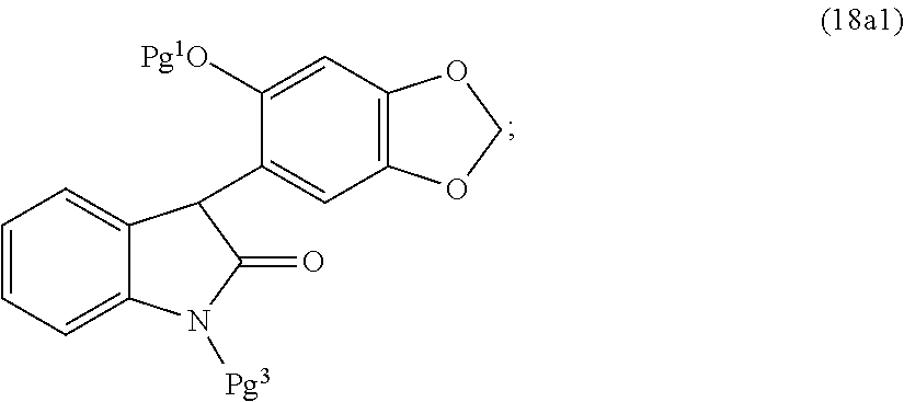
C1=C2C(=CC=C1)C(C1=CC3=C(C=C1[Pg1O])OCO3)C(=O)N2[Pg3]
